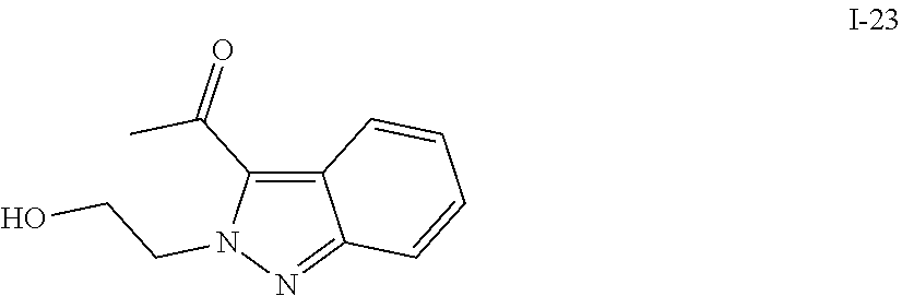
C12=C(C(C)=O)N(CCO)N=C1C=CC=C2
